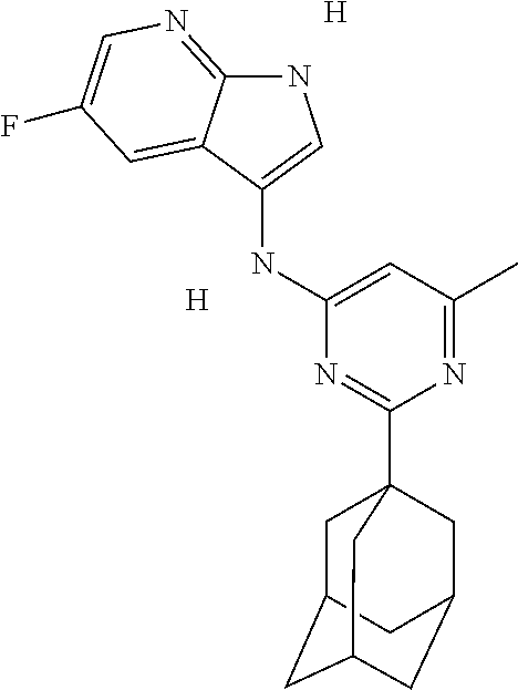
[H].N1C2=NC=C(F)C=C2C(NC2=CC(C)=NC(C34CC5CC(CC(C3)C5)C4)=N2)=C1.[H]
